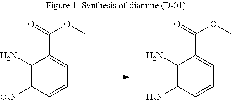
C1(N)=C([O2N])C=CC=C1C(=O)OC.C1(N)=C(N)C=CC=C1C(=O)OC
